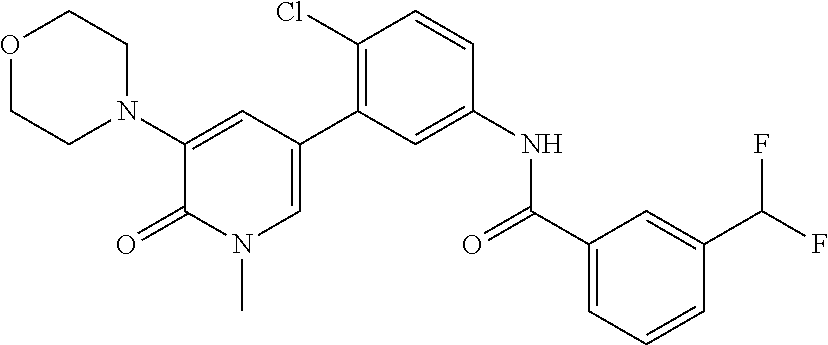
O1CCN(C2=CC(C3=C(Cl)C=CC(NC(=O)C4=CC=CC(C(F)F)=C4)=C3)=CN(C)C2=O)CC1
